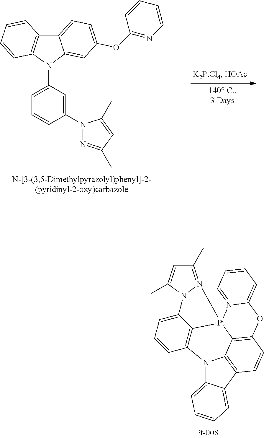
C12=CC=C(OC3=NC=CC=C3)C=C1N(C1=CC=CC(N3N=C(C)C=C3C)=C1)C1=C2C=CC=C1.N12C3=CC=CC=C3C3=C1C1=C(C=C3)OC3=CC=CC=N3[Pt]13C1=C2C=CC=C1N1C(C)=CC(C)=N31
